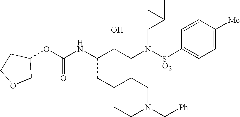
C(NC(C(CN([SO2]C1=CC=C([Me])C=C1)CC(C)C)O)CC1CCN(C[Ph])CC1)(=O)OC1COCC1
